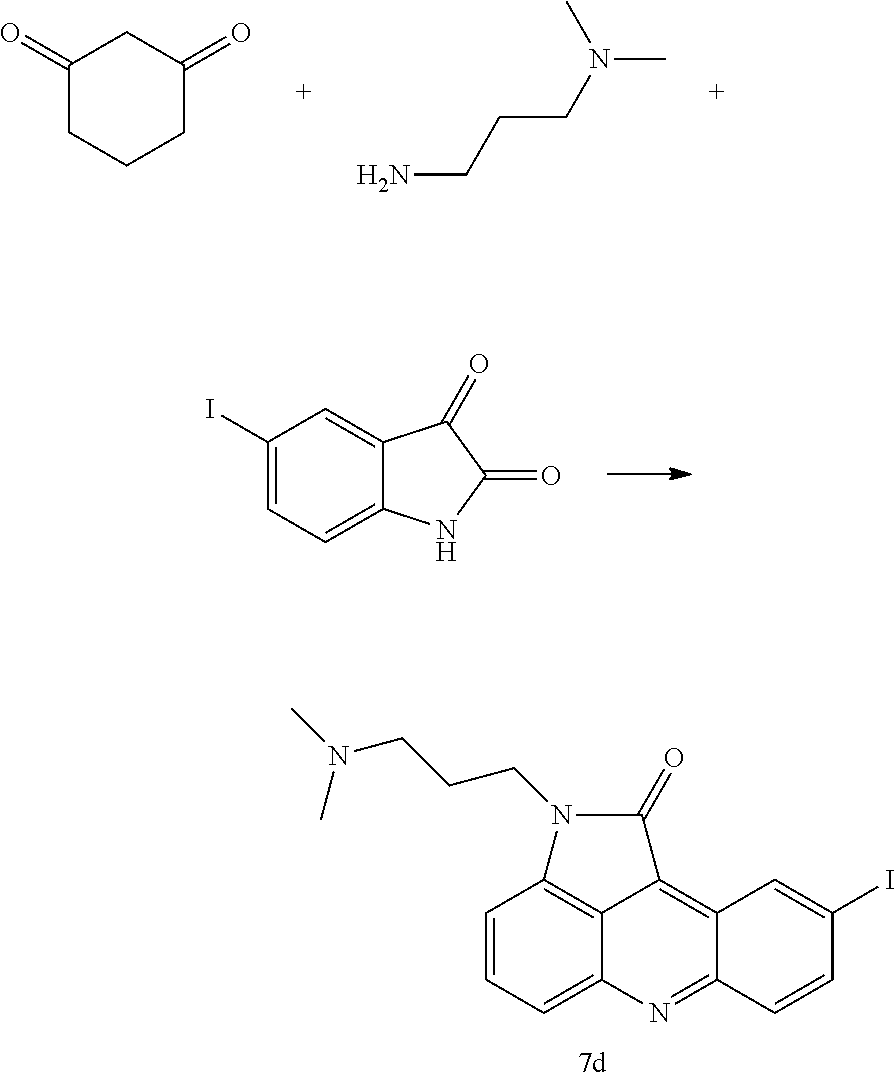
C1(=O)CCCC(=O)C1.C(CCN(C)C)N.C1(I)=CC=C2C(=C1)C(=O)C(=O)N2.C1=CC=C2C3=C1N(CCCN(C)C)C(=O)C3=C1C(=N2)C=CC(I)=C1
